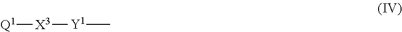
[Y1](C)[X3][Q1]
